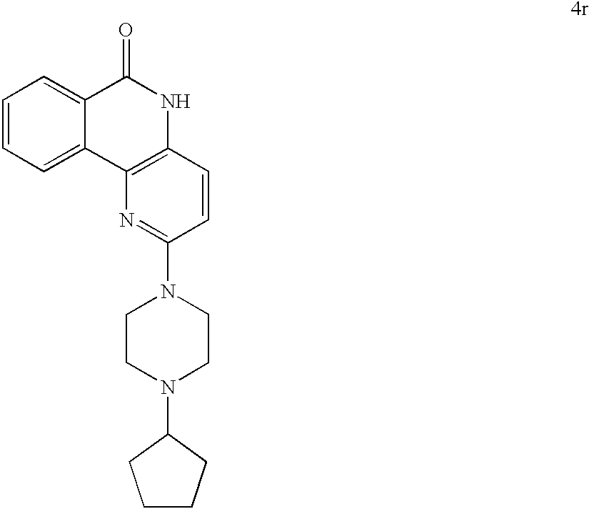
C1=CC=C2C(=C1)C(=O)NC1=C2N=C(N2CCN(C3CCCC3)CC2)C=C1
